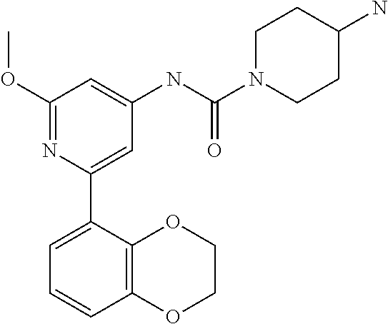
C1(OC)=NC(C2=CC=CC3=C2OCCO3)=CC(NC(N2CCC(N)CC2)=O)=C1
